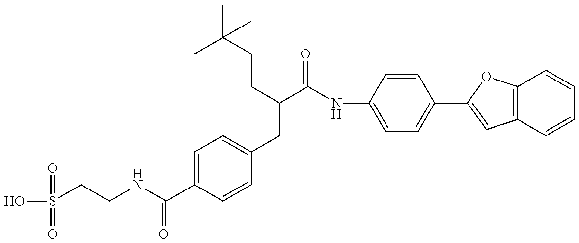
OS(CCNC(C1=CC=C(CC(C(NC2=CC=C(C3=CC4=C(O3)C=CC=C4)C=C2)=O)CCC(C)(C)C)C=C1)=O)(=O)=O
